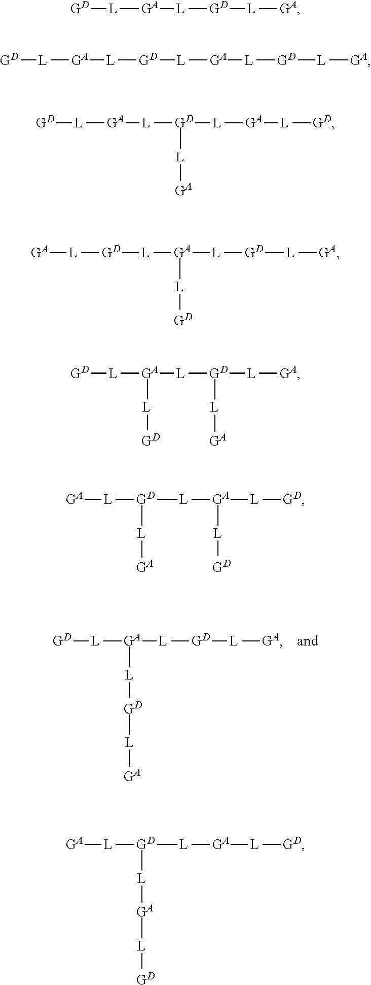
[GD][L][GA]([L][GD][L][GA])[L][GD][L][GA].[GD][L][GA][L][GD][L][GA].[GD][L][GA][L][GD][L][GA][L][GD][L][GA].[GD][L][GA][L][GD]([L][GA][L][GD])[L][GA].[GA][L][GD][L][GA]([L][GD][L][GA])[L][GD].[GD][L][GA]([L][GD]([L][GA])[L][GA])[L][GD].[GA][L][GD]([L][GA]([L][GD])[L][GD])[L][GA].[GA][L][GD]([L][GA][L][GD])[L][GA][L][GD]
